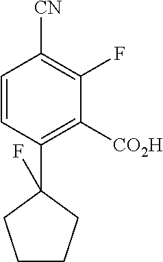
C1=CC(C2(F)CCCC2)=C([CO2H])C(F)=C1[CN]
